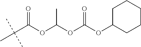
C1C(OC(OC(OC(C(C)(C)C)=O)C)=O)CCCC1
